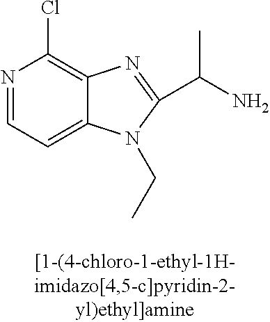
N1=CC=C2C(=C1Cl)N=C(C(C)N)N2CC
